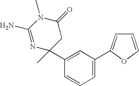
N1=C(N)N(C)C(=O)CC1(C)C1=CC(C2=CC=CO2)=CC=C1
